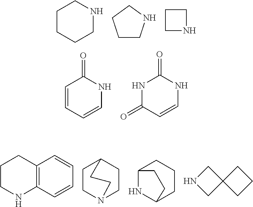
C1CCCNC1.C1CNCC1.C1NCC1.C1=CC=CNC1=O.N1C(=O)C=CNC1=O.C1CNC2=C(C1)C=CC=C2.C1CN2CCC1CC2.C12NC(CCC1)CC2.N1CC2(C1)CCC2
